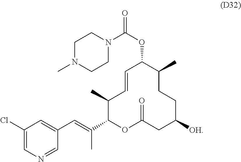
C1(C)C(C(=CC2=CC(Cl)=CN=C2)C)OC(=O)CC([OH])CCC(C)C(OC(=O)N2CCN(C)CC2)C=C1
